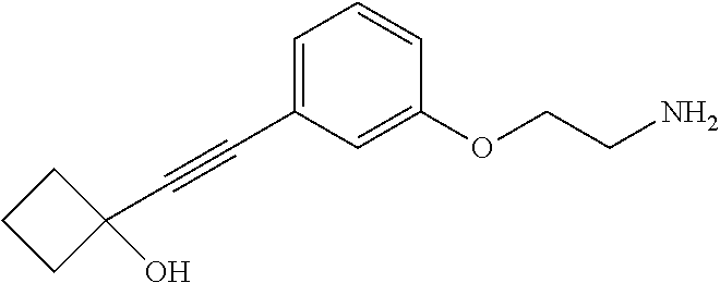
C1=C(C#CC2(O)CCC2)C=C(OCCN)C=C1
